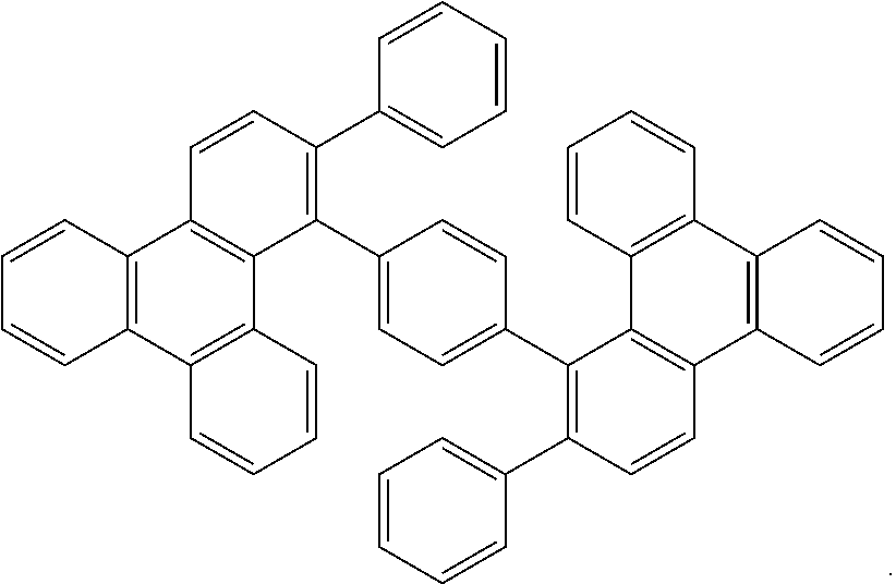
C1(C2=C(C3=CC=CC=C3)C=CC3=C2C2=C(C4=C3C=CC=C4)C=CC=C2)=CC=C(C2=C(C3=CC=CC=C3)C=CC3=C2C2=C(C4=C3C=CC=C4)C=CC=C2)C=C1
